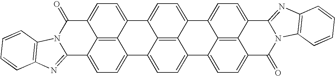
C12=CC=C3C4=C1C(=CC=C4C1=CC=C4C5=C1C3=CC=C5C1=CC=C3C5=C1C4=CC=C5C1=NC4=C(N1C3=O)C=CC=C4)C(=O)N1C2=NC2=C1C=CC=C2
